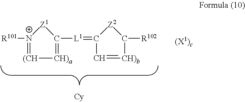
[R101][N+]1=[(CH][CH)a]=C([L1]=C2C=[CH)b]C([R102])[Z2]2)[Z1]1
